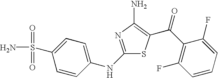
NS(=O)(=O)C1=CC=C(NC2=NC(N)=C(C(C3=C(F)C=CC=C3F)=O)S2)C=C1
